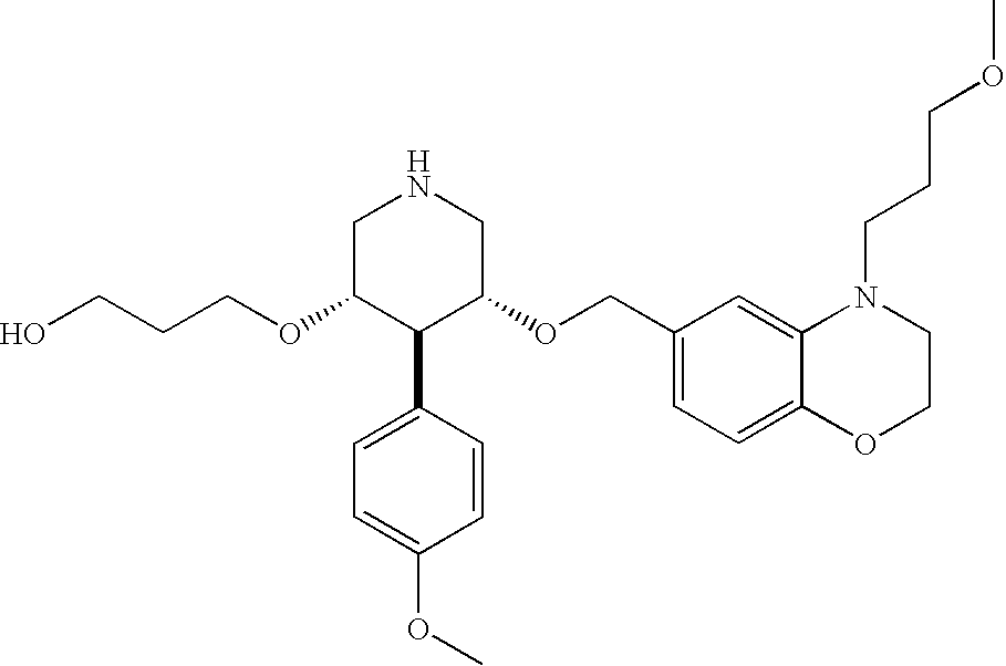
C(OC1C(C2=CC=C(OC)C=C2)C(OCC2=CC=C3C(=C2)N(CCCOC)CCO3)CNC1)CCO
